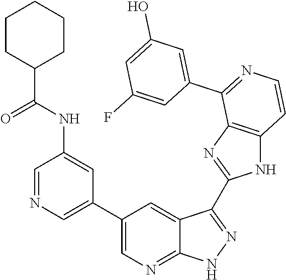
C1=NC=C(C2=CN=C3C(=C2)C(C2=NC4=C(N2)C=CN=C4C2=CC(O)=CC(F)=C2)=NN3)C=C1NC(C1CCCCC1)=O
